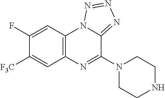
C1(F)=CC2=C(C=C1[F3C])N=C(N1CCNCC1)C1=NN=NN21
